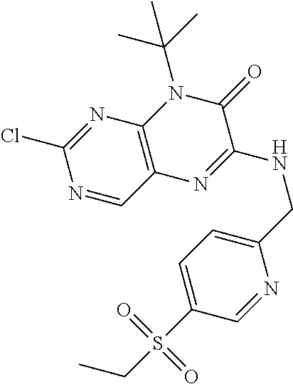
N1=CC2=C(N=C1Cl)N(C(C)(C)C)C(=O)C(NCC1=CC=C(S(=O)(=O)CC)C=N1)=N2
